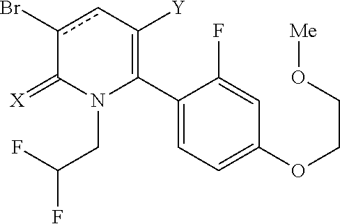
C1(C2=C([Y])cc(Br)C(=[X])N2CC(F)F)=CC=C(OCCO[Me])C=C1F
